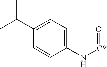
C1(C(C)C)=CC=C(N[C*]=O)C=C1
